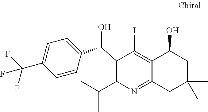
C1(C(O)C2=CC=C(C(F)(F)F)C=C2)=C(C(C)C)N=C2C(=C1I)C(O)CC(C)(C)C2
